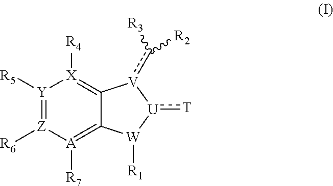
[Y]1([R5])=[Z]([R6])[A]([R7])=C2C(=[X]1[R4])[V](c([R3])[R2])[U](:[T])[W]2[R1]
